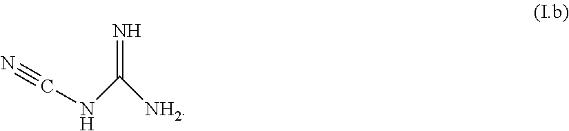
N(C([NH2])=N)C#N
